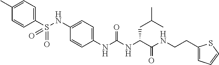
C1(C)=CC=C(S(NC2=CC=C(NC(NC(C(NCCC3=CC=CS3)=O)CC(C)C)=O)C=C2)(=O)=O)C=C1
